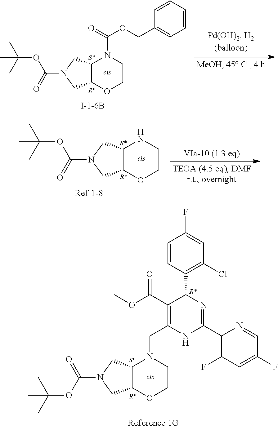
C12CN(C(OC(C)(C)C)=O)CC1OCCN2C(OCC1=CC=CC=C1)=O.C12CN(C(OC(C)(C)C)=O)CC1OCCN2.[Ref 1-8].C12CN(C(OC(C)(C)C)=O)CC1OCCN2CC1=C(C(OC)=O)C(C2=C(Cl)C=C(F)C=C2)N=C(C2=C(F)C=C(F)C=N2)N1.[Reference 1G]
